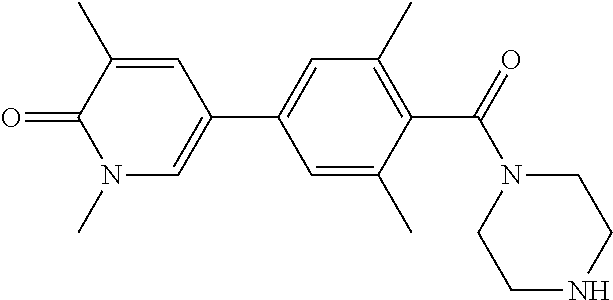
C1=C(C)C(C(=O)N2CCNCC2)=C(C)C=C1C1=CN(C)C(=O)C(C)=C1
